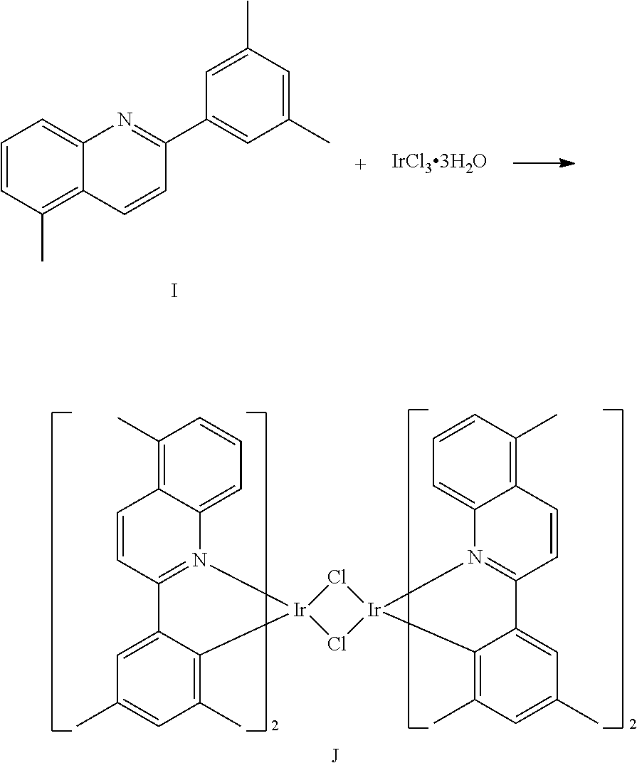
C1=CC(C)=C2C(=C1)N=C(C1=CC(C)=CC(C)=C1)C=C2.I.C1=CC2=C(C)C=CC=C2N2=C1C1=CC(C)=CC(C)=C1[Ir]21Cl[Ir]2(N3=C(C=CC4=C(C)C=CC=C34)C3=CC(C)=CC(C)=C32)Cl1
